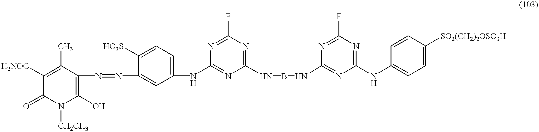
C1([H2NOC])=C(C)C(N=NC2=CC(NC3=NC(NBNC4=NC(NC5=CC=C([SO2(CH2)2OSO3H])C=C5)=NC(F)=N4)=NC(F)=N3)=CC=C2[HO3S])=C(O)N([CH2CH3])C1=O
